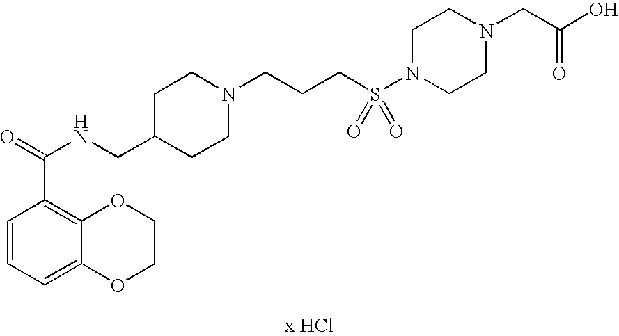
C1(C(NCC2CCN(CCCS(N3CCN(CC(=O)O)CC3)(=O)=O)CC2)=O)=C2C(=CC=C1)OCCO2
